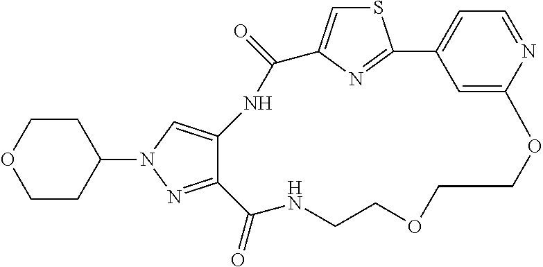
C1(N2C=C3C(=N2)C(=O)NCCOCCOC2=CC(=CC=N2)C2=NC(=CS2)C(=O)N3)CCOCC1
